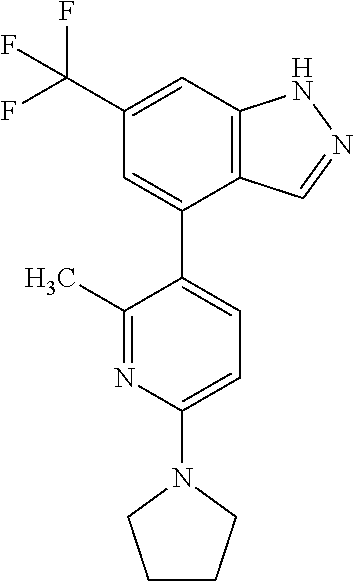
C12=C(C=C(C(F)(F)F)C=C1C1=CC=C(N3CCCC3)N=C1C)NN=C2
